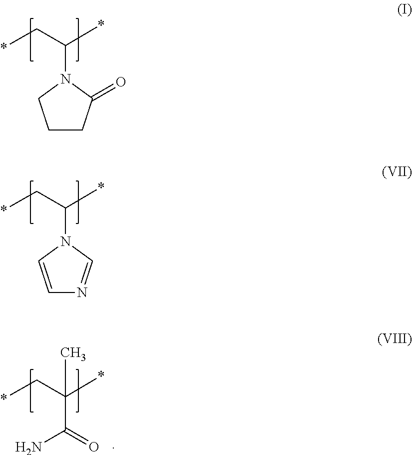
C1CC(=O)N(C(C*)*)C1.C1=CN(C(C*)*)C=N1.C(C(C*)(*)C)(=O)N
